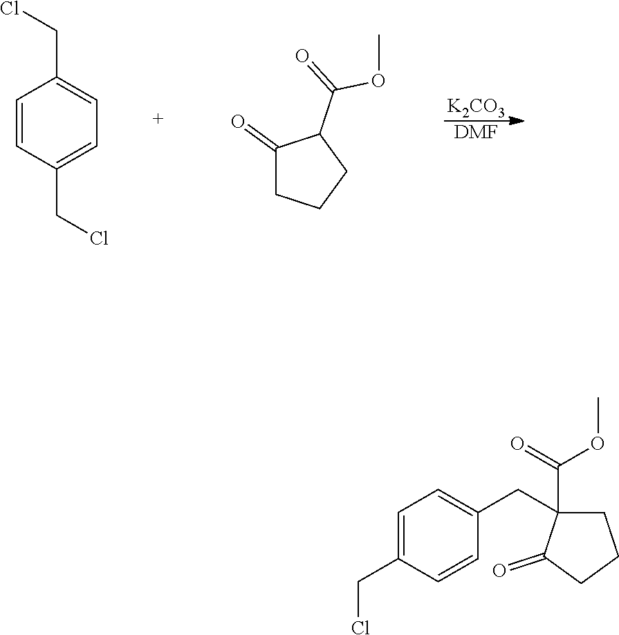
[K2CO3].[DMF].C1=CC(CCl)=CC=C1CCl.C1(=O)CCCC1C(=O)OC.C1=C(CCl)C=CC(CC2(C(=O)OC)CCCC2=O)=C1
